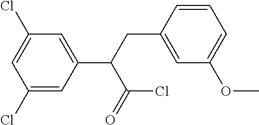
C1(Cl)=CC(C(C(Cl)=O)CC2=CC(OC)=CC=C2)=CC(Cl)=C1
